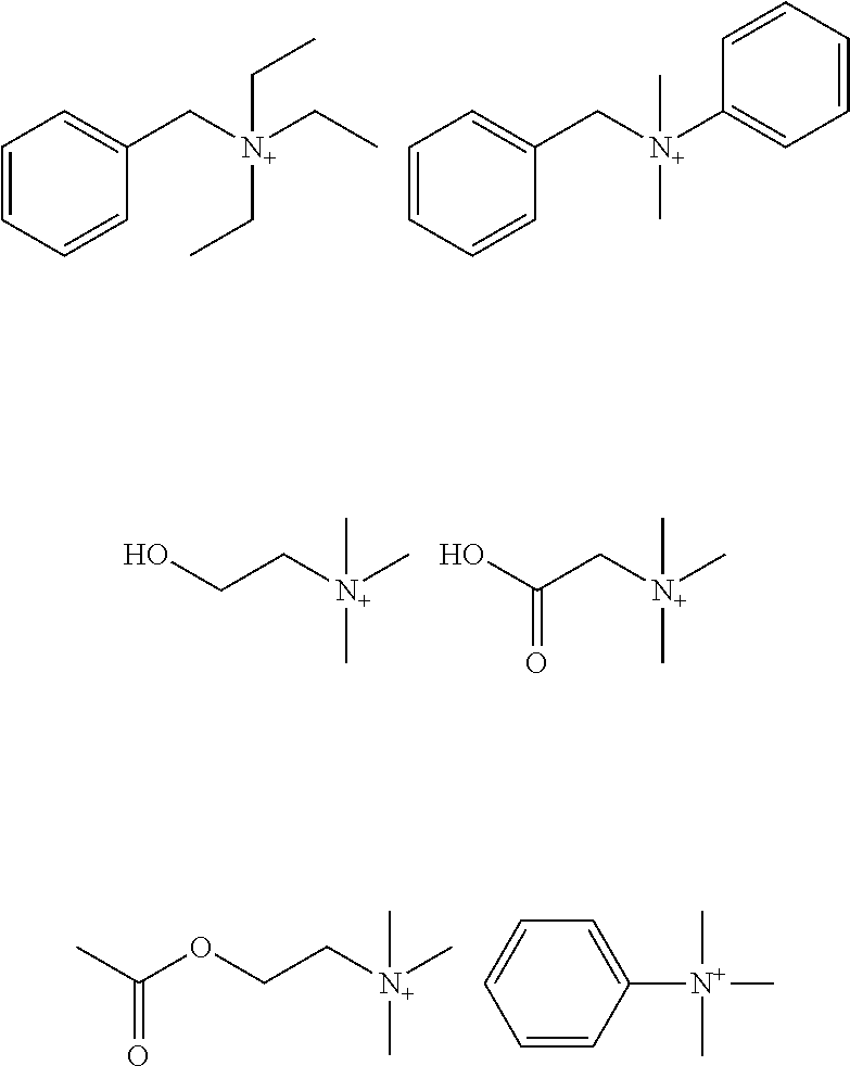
C1=CC=CC(C[N+](CC)(CC)CC)=C1.C1=CC=CC(C[N+](C2=CC=CC=C2)(C)C)=C1.OCC[N+](C)(C)C.OC(C[N+](C)(C)C)=O.CC(OCC[N+](C)(C)C)=O.C1=CC([N+](C)(C)C)=CC=C1
